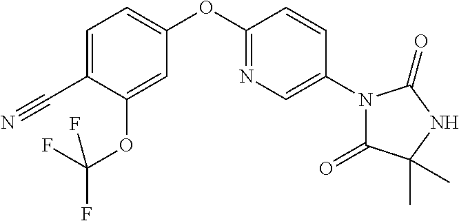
C1(C#N)=CC=C(OC2=NC=C(N3C(=O)C(C)(C)NC3=O)C=C2)C=C1OC(F)(F)F
